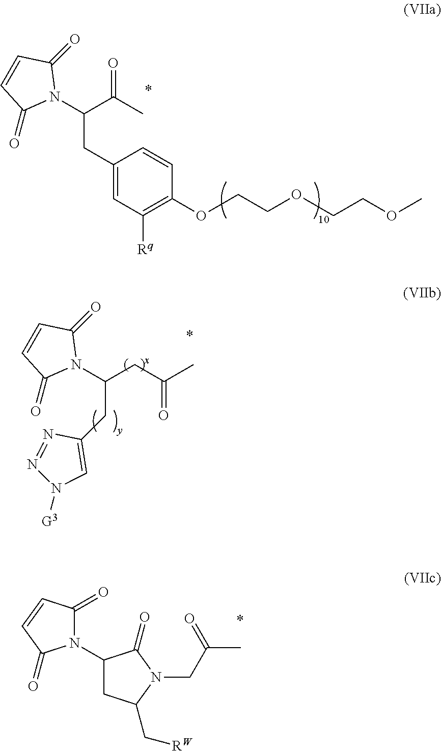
C1(CC(N2C(=O)C=CC2=O)C(C)=O)=CC([Rq])=C(OCCOCCOC)C=C1.N1(C(CC(C)=O)CC2=CN([G3])N=N2)C(=O)C=CC1=O.C1(N2C(=O)C=CC2=O)CC(C[RW])N(CC(=O)C)C1=O
